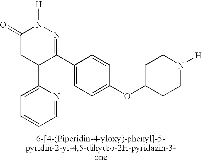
C1C(C2=CC=CC=N2)C(C2=CC=C(OC3CCN([H])CC3)C=C2)=NN([H])C1=O
